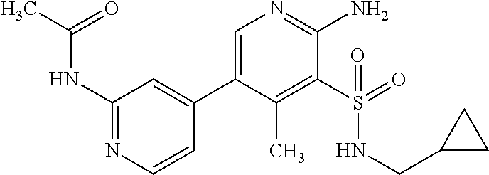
C1(NC(C)=O)=NC=CC(C2=CN=C(N)C(S(=O)(NCC3CC3)=O)=C2C)=C1
